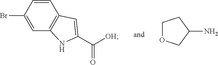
C12=C(C=CC(Br)=C1)C=C(C(=O)[OH])N2.C1(N)COCC1
